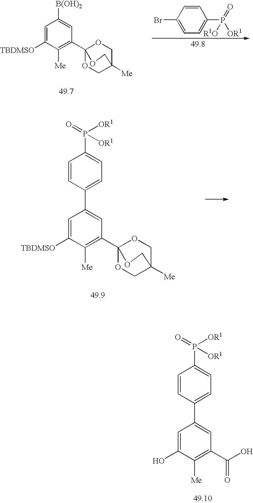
C1=C([TBDMSO])C([Me])=C(C23OCC([Me])(CO2)CO3)C=C1[B(OH)2].C1=CC(Br)=CC=C1P([OR1])(=O)[R1O].C1=CC(C2=CC(C34OCC([Me])(CO3)CO4)=C([Me])C([TBDMSO])=C2)=CC=C1P([OR1])(=O)[OR1].C1=CC(C2=CC(C(O)=O)=C([Me])C(O)=C2)=CC=C1P([OR1])(=O)[OR1]
